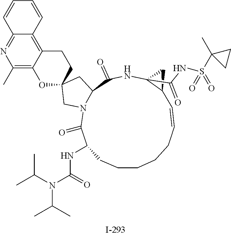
C1CCCC=CC2C(C(NS(C3(C)CC3)(=O)=O)=O)(NC(=O)C3N(C(=O)C(NC(=O)N(C(C)C)C(C)C)C1)CC1(C3)CCC3=C4C(=NC(C)=C3O1)C=CC=C4)C2
